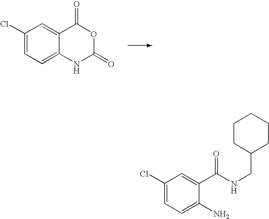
C1(Cl)=CC=C(N)C(C(NCC2CCCCC2)=O)=C1.C1(Cl)=CC=C2C(=C1)C(=O)OC(=O)N2
